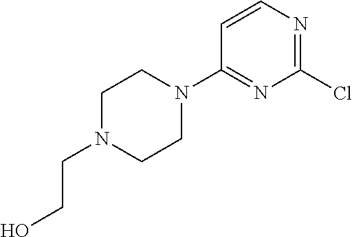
C1(Cl)=NC=CC(N2CCN(CCO)CC2)=N1
